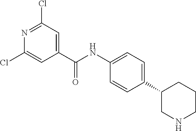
C1(C(NC2=CC=C(C3CNCCC3)C=C2)=O)=CC(Cl)=NC(Cl)=C1
